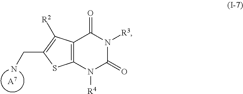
[A7].NCC1=C([R2])C2=C(S1)N([R4])C(=O)N([R3])C2=O
